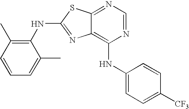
N1=CN=C2C(=C1NC1=CC=C([CF3])C=C1)N=C(NC1=C(C)C=CC=C1C)S2
